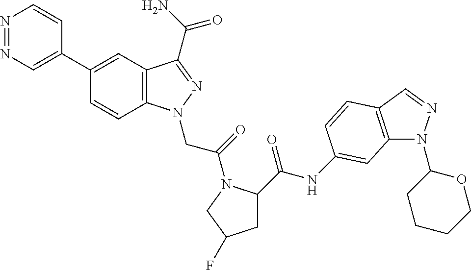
N1=NC=C(C2=CC3=C(C=C2)N(CC(=O)N2C(C(NC4=CC5=C(C=NN5C5CCCCO5)C=C4)=O)CC(F)C2)N=C3C(=O)N)C=C1
